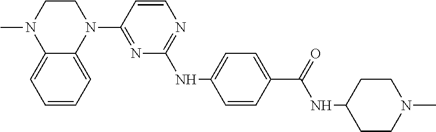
C1CN(C)C2=CC=CC=C2N1C1=NC(NC2=CC=C(C(=O)NC3CCN(C)CC3)C=C2)=NC=C1
